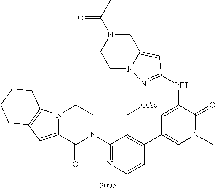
N12C(=CC3=C1CCCC3)C(=O)N(C1=NC=CC(C3=CN(C)C(=O)C(NC4=NN5CCN(C(C)=O)CC5=C4)=C3)=C1C[OAc])CC2
